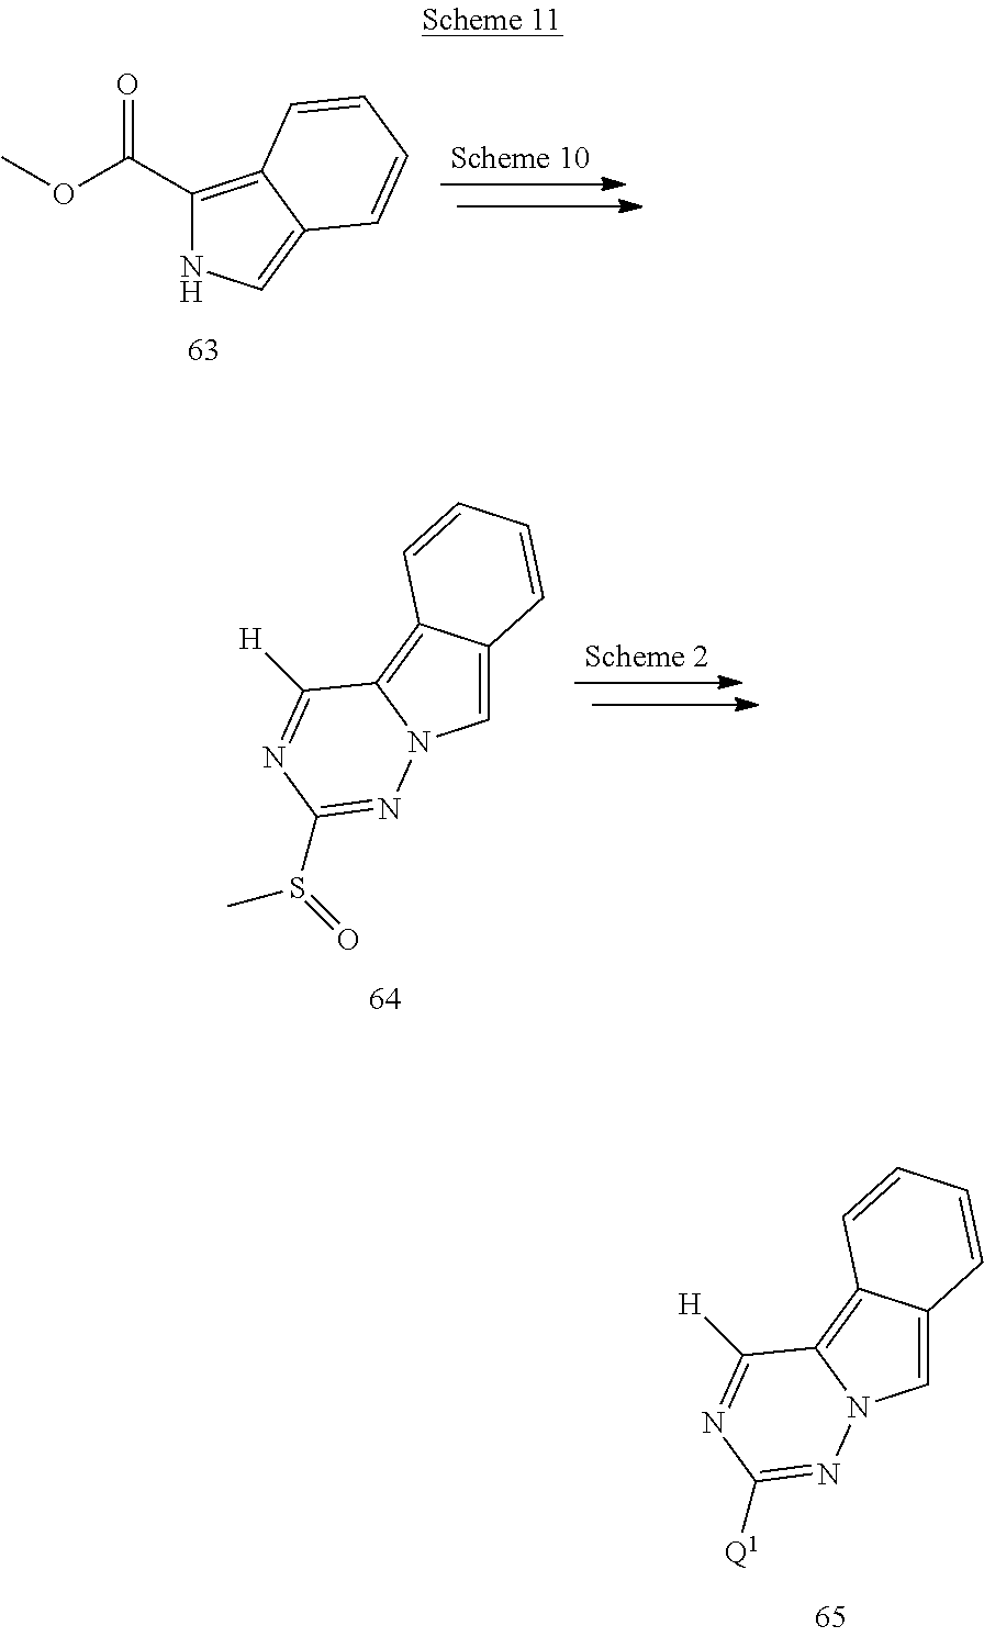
C1=C2C(=C3N1N=C([Q1])N=C3[H])C=CC=C2.C1(C(OC)=O)=C2C(=CN1)C=CC=C2.C1=C2C(=C3N1N=C(S(C)=O)N=C3[H])C=CC=C2
